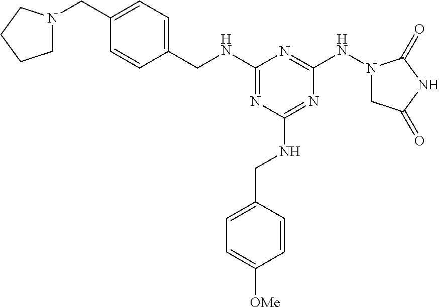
C1(NCC2=CC=C(CN3CCCC3)C=C2)=NC(NCC2=CC=C([OMe])C=C2)=NC(NN2CC(=O)NC2=O)=N1
